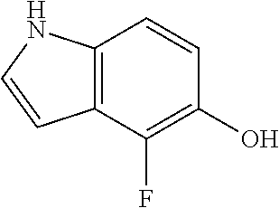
C12=C(C(F)=C(O)C=C1)C=CN2
